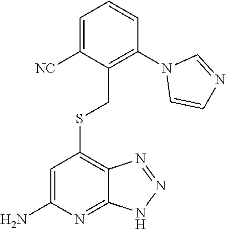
C1=C([NC])C(CSC2=C3C(=NC(N)=C2)NN=N3)=C(N2C=CN=C2)C=C1
